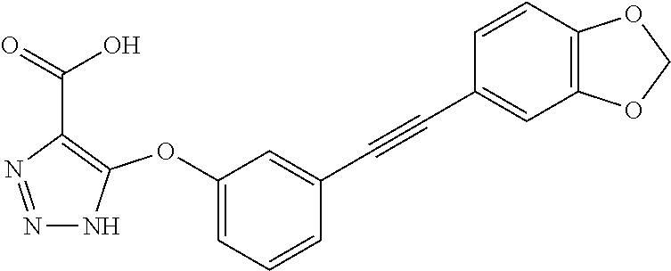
C1(OC2=C(C(=O)O)N=NN2)=CC=CC(C#CC2=CC3=C(C=C2)OCO3)=C1
